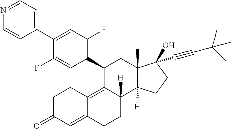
N1=CC=C(C2=CC(F)=C(C3C4=C5C(=CC(=O)CC5)CCC4([H])C4([H])C(C)(C3)C(O)(C#CC(C)(C)C)CC4)C=C2F)C=C1
